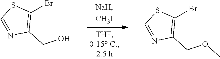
C1(Br)=C(CO)N=CS1.C1(Br)=C(COC)N=CS1
